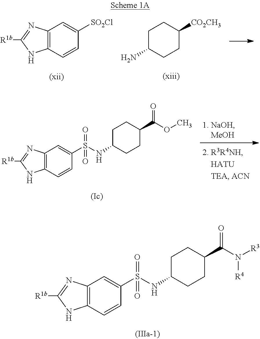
C12=C(C=CC(S(=O)(=O)NC3CCC(C(N([R3])[R4])=O)CC3)=C1)NC([R1b])=N2.C12=C(C=CC([SO2Cl])=C1)NC([R1b])=N2.C1C(N)CCC([CO2CH3])C1.C12=C(C=CC(S(=O)(=O)NC3CCC(C(OC)=O)CC3)=C1)NC([R1b])=N2
